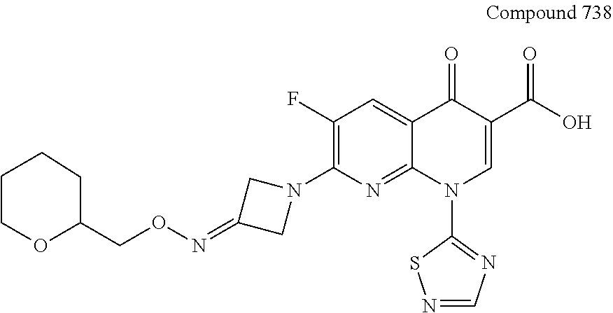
C1(CON=C2CN(C3=C(F)C=C4C(=N3)N(C3=NC=NS3)C=C(C(O)=O)C4=O)C2)CCCCO1
